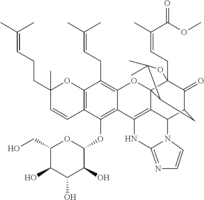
C12=C(C=CC(CCC=C(C)C)(C)O1)C(OC1OC(CO)C(O)C(O)C1O)=C1C(=C2CC=C(C)C)OC23C4(CC=C(C)C(OC)=O)C(=O)C(CC2C(C)(C)O4)C2C3=C1NC1=NC=CN21
